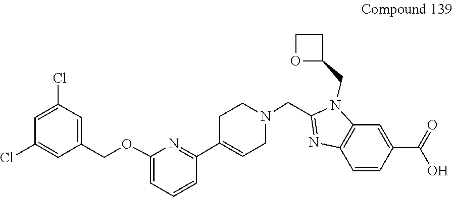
C1C(C2=NC(OCC3=CC(Cl)=CC(Cl)=C3)=CC=C2)=CCN(CC2=NC3=C(N2CC2OCC2)C=C(C(=O)O)C=C3)C1
